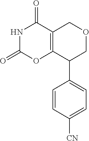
C12=C(C(=O)NC(=O)O1)COCC2C1=CC=C([CN])C=C1
